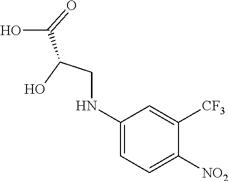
C1(NCC(O)C(=O)O)=CC=C([NO2])C([CF3])=C1
